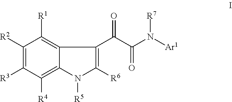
C1([R2])=C([R3])C([R4])=C2C(=C1[R1])C(C(C(N([Ar1])[R7])=O)=O)=C([R6])N2[R5]
